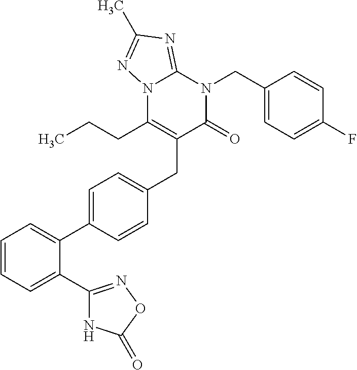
C1=CC=C(C2=NOC(=O)N2)C(C2=CC=C(CC3=C(CCC)N4C(=NC(C)=N4)N(CC4=CC=C(F)C=C4)C3=O)C=C2)=C1
